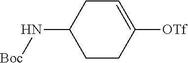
C1CC([OTf])=CCC1N[Boc]
